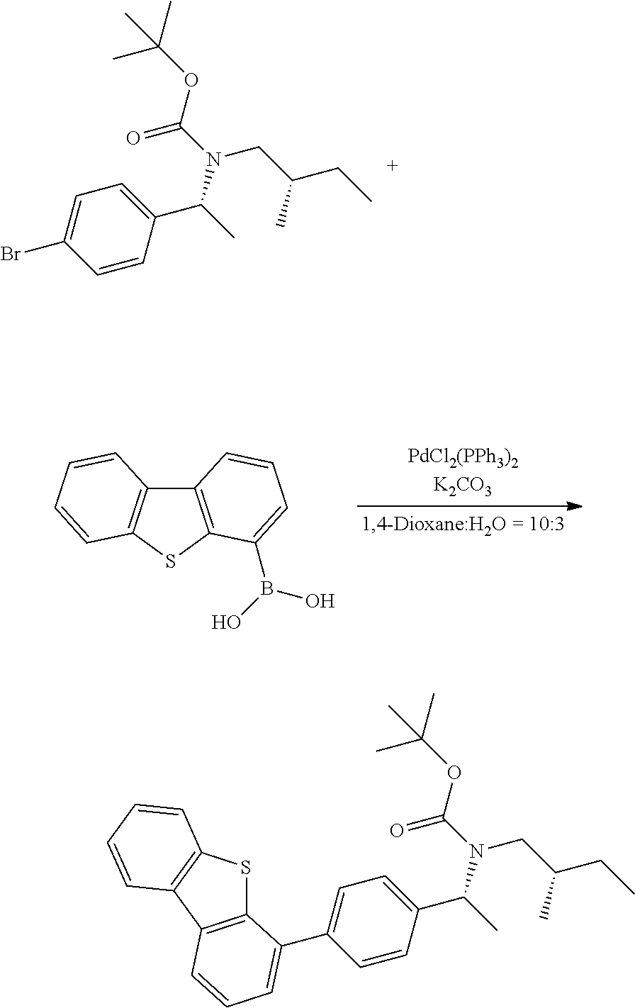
C1=C(Br)C=CC(C(C)N(C(=O)OC(C)(C)C)CC(CC)C)=C1.C12=C(SC3=C1C=CC=C3)C(B(O)O)=CC=C2.C1=C(C2=CC=CC3=C2SC2=C3C=CC=C2)C=CC(C(C)N(C(=O)OC(C)(C)C)CC(CC)C)=C1
